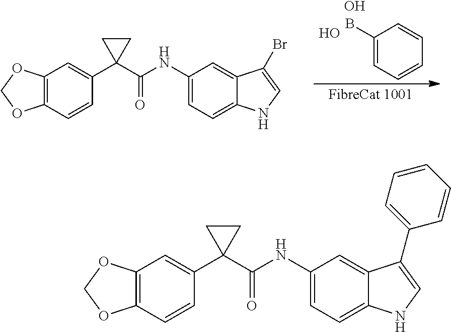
C1=C(NC(C2(C3=CC4=C(C=C3)OCO4)CC2)=O)C=C2C(=C1)NC=C2C1=CC=CC=C1.C1=C(NC(C2(C3=CC4=C(C=C3)OCO4)CC2)=O)C=C2C(=C1)NC=C2Br.C1(B)=CC=CC=C1.O.O
